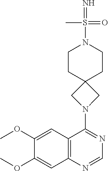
C12=C(N=CN=C1N1CC3(C1)CCN(S(=N)(=O)C)CC3)C=C(OC)C(OC)=C2
